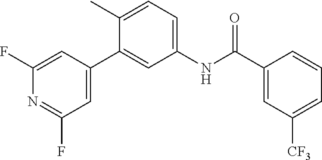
N1=C(F)C=C(C2=CC(NC(C3=CC([CF3])=CC=C3)=O)=CC=C2C)C=C1F
